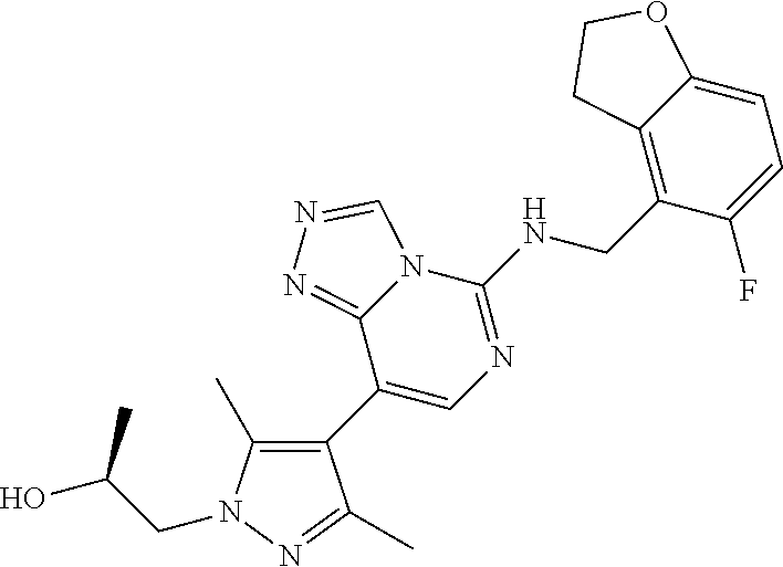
C1(C2=C(C)N(CC(O)C)N=C2C)=CN=C(NCC2=C3C(=CC=C2F)OCC3)N2C1=NN=C2
